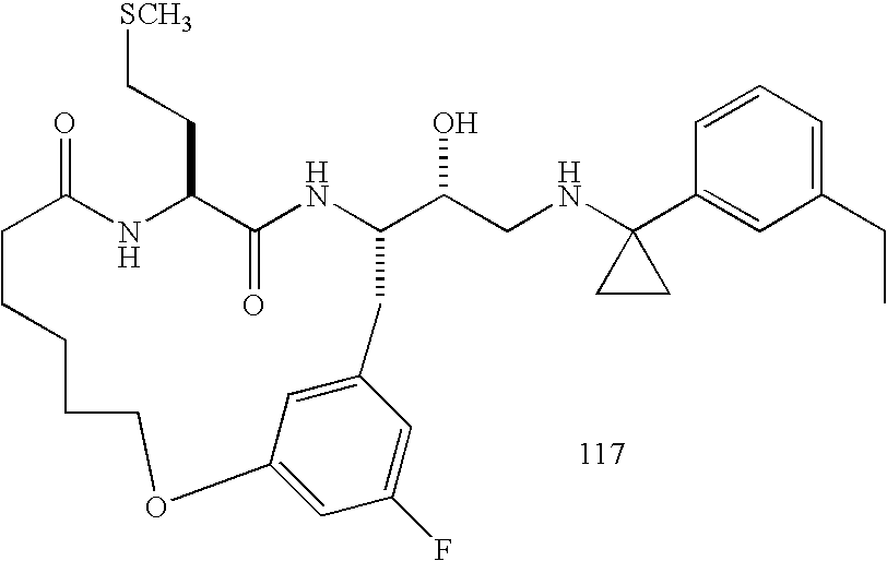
C1=CC=C(CC)C=C1C1(NCC(O)C2NC(=O)C(CC[SCH3])NC(=O)CCCCCOC3=CC(F)=CC(=C3)C2)CC1
